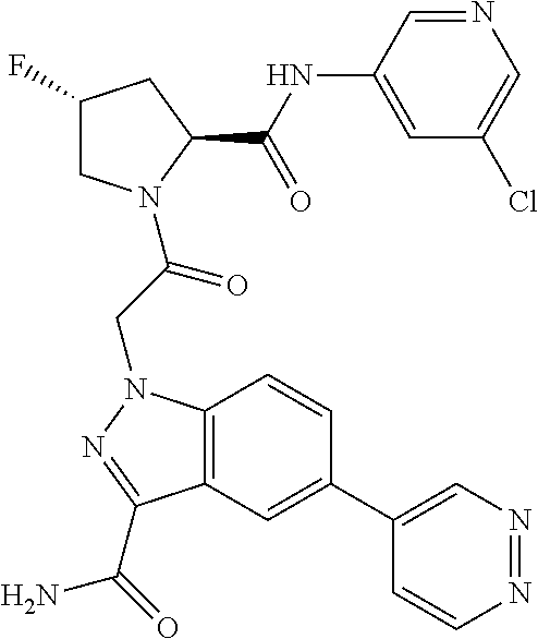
C12=C(C=C(C3=CN=NC=C3)C=C1)C(C(=O)N)=NN2CC(N1CC(F)CC1C(NC1=CC(Cl)=CN=C1)=O)=O
